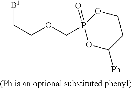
[B1]CCOCP1(=O)OC([Ph])CCO1
